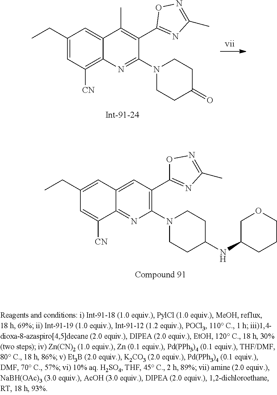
C12=C([CN])C=C(CC)C=C1C(C)=C(C1=NC(C)=NO1)C(N1CCC(=O)CC1)=N2.C12=NC(N3CCC(NC4CCCOC4)CC3)=C(C3=NC(C)=NO3)C=C1C=C(CC)C=C2[CN]
